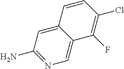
C12=CC(N)=NC=C1C(F)=C(Cl)C=C2
